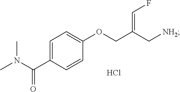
C1=C(C(N(C)C)=O)C=CC(OCC(C[NH2])=CF)=C1.Cl
